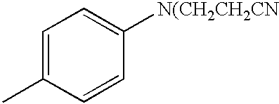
C1=C(C)C=CC([N(CH2CH2CN])=C1
